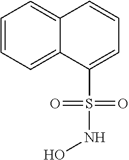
C1=CC=C2C(=C1)C=CC=C2S(NO)(=O)=O
